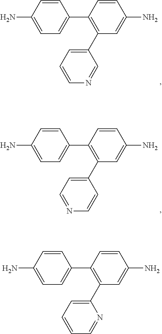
C1(N)=CC=C(C2=C(C3=CC=CN=C3)C=C(N)C=C2)C=C1.C1(N)=CC=C(C2=C(C3=CC=NC=C3)C=C(N)C=C2)C=C1.C1(N)=CC=C(C2=C(C3=CC=CC=N3)C=C(N)C=C2)C=C1
